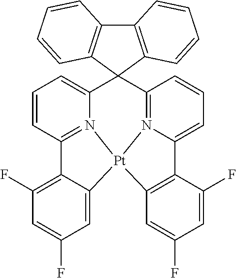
C1=CC2=N3C(=C1)C1(C4=N5C(=CC=C4)C4=C([Pt]35C3=CC(F)=CC(F)=C23)C=C(F)C=C4F)C2=C(C3=C1C=CC=C3)C=CC=C2
